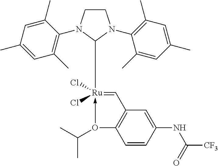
C1CN(C2=C(C)C=C(C)C=C2C)C([Ru]2(Cl)(Cl)-O(C(C)C)C3=C(C=2)C=C(NC([CF3])=O)C=C3)N1C1=C(C)C=C(C)C=C1C
